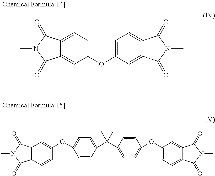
C12=CC=C(OC3=CC=C4C(=C3)C(=O)N(C)C4=O)C=C1C(=O)N(C)C2=O.C1=C(OC2=CC3=C(C=C2)C(=O)N(C)C3=O)C=CC(C(C2=CC=C(OC3=CC=C4C(=C3)C(=O)N(C)C4=O)C=C2)(C)C)=C1
